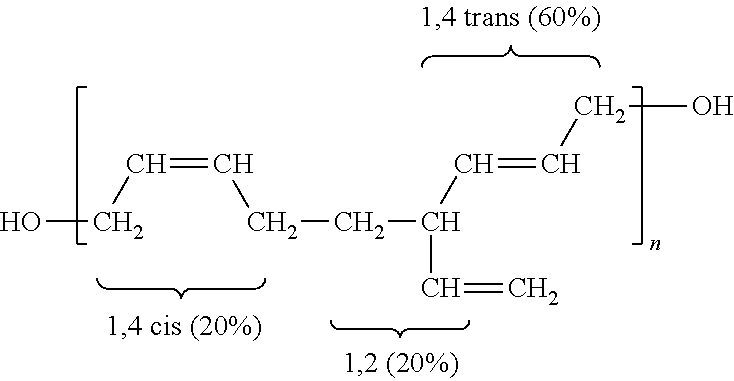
OCC=CCCC(C=C)C=CCO
